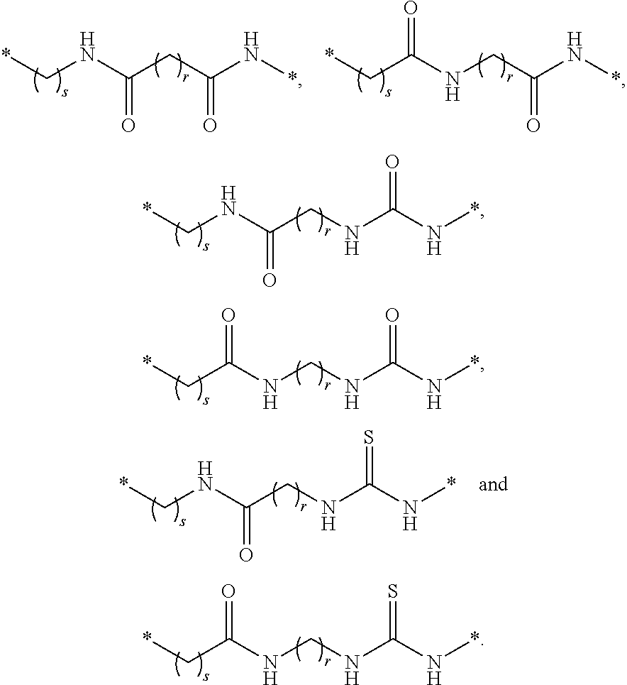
C(NC(CNC(N*)=O)=O)*.C(C(NCNC(N*)=O)=O)*.C(C(NCNC(N*)=S)=O)*.C(NC(CC(N*)=O)=O)*.C(C(NCC(N*)=O)=O)*.C(NC(CNC(N*)=S)=O)*
